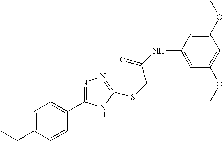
C1=C(NC(=O)CSC2=NN=C(C3=CC=C(CC)C=C3)N2)C=C(OC)C=C1OC
